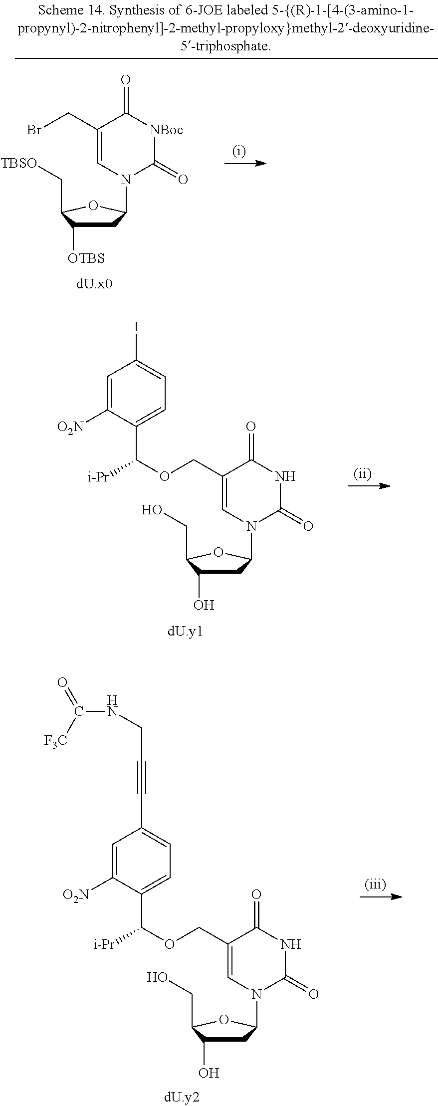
C1C(O)C(CO)OC1N1C(=O)NC(=O)C(COC([i-Pr])C2=CC=C(I)C=C2[O2N])=C1.C1C(O)C(CO)OC1N1C(=O)NC(=O)C(COC([i-Pr])C2=CC=C(C#CCNC([F3C])=O)C=C2[O2N])=C1.C1C([OTBS])C(C[TBSO])OC1N1C(=O)[NBoc]C(=O)C(CBr)=C1
